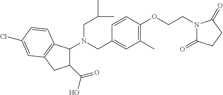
N(CC1=CC(C)=C(OCCN2C(=O)CCC2=O)C=C1)(CC(C)C)C1C(C(O)=O)CC2=C1C=CC(Cl)=C2
